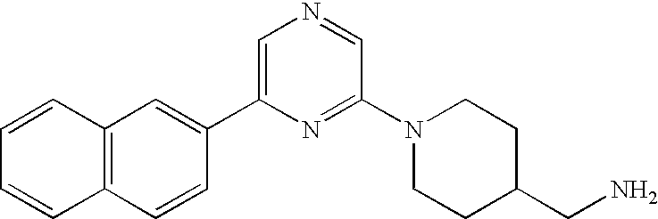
C12=C(C=CC(C3=CN=CC(N4CCC(CN)CC4)=N3)=C1)C=CC=C2
